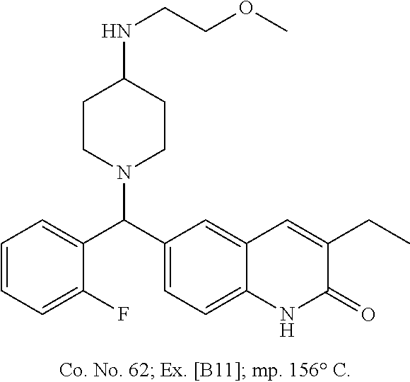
C1=CC=C(F)C(C(C2=CC=C3C(=C2)C=C(CC)C(=O)N3)N2CCC(NCCOC)CC2)=C1
